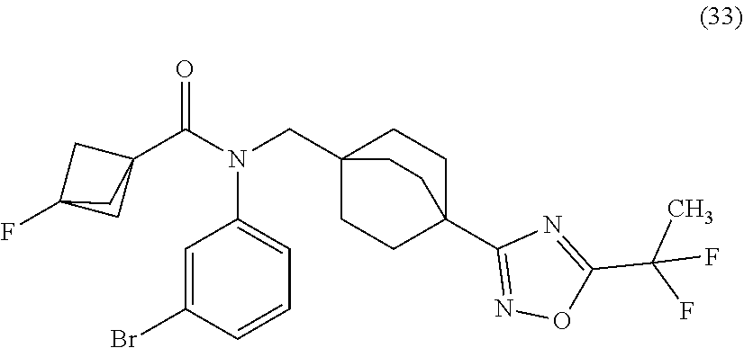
C1=C(Br)C=CC=C1N(CC12CCC(C3=NOC(C(C)(F)F)=N3)(CC1)CC2)C(C12CC(F)(C1)C2)=O
